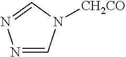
N1=CN([CH2CO])C=N1
